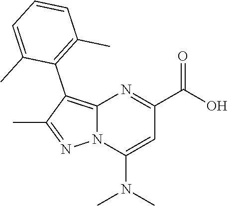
C12=C(C3=C(C)C=CC=C3C)C(C)=NN1C(N(C)C)=CC(C(O)=O)=N2
